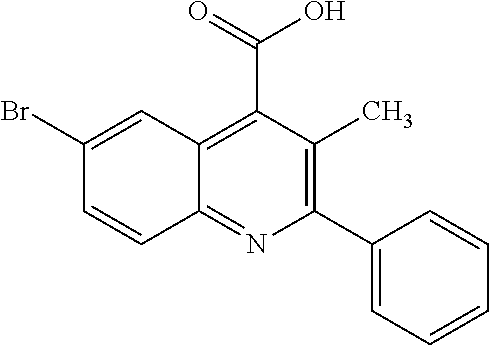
C1(C2=CC=CC=C2)=C(C)C(C(=O)O)=C2C(=N1)C=CC(Br)=C2
